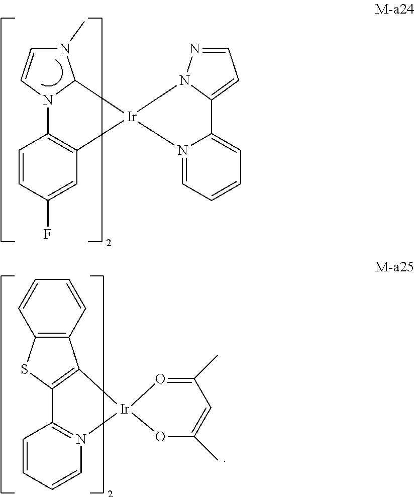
N12C3=C(C=C(F)C=C3)[Ir]3(C1N(C)C=C2)N1=CC=CC=C1C1=CC=NN13.C12=C([Ir]3(N4=C1C=CC=C4)OC(C)=CC(C)=O3)C1=C(S2)C=CC=C1
